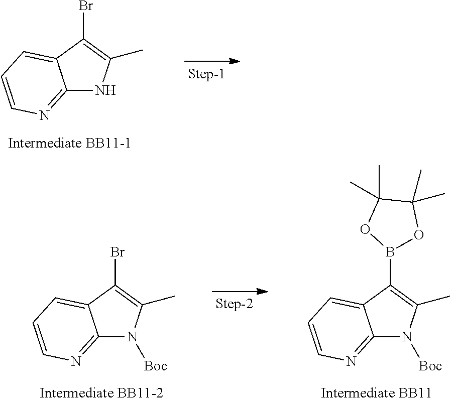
C12=NC=CC=C1C(Br)=C(C)N2.C12=NC=CC=C1C(B1OC(C)(C)C(C)(C)O1)=C(C)N2[Boc].C12=NC=CC=C1C(Br)=C(C)N2[Boc]
